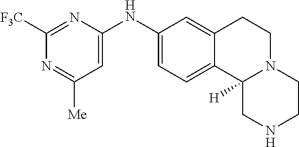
C1=C(NC2=CC=C3C(=C2)CCN2C3([H])CNCC2)N=C([F3C])N=C1[Me]
